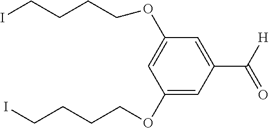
C1(OCCCCI)=CC(C(=O)[H])=CC(OCCCCI)=C1
